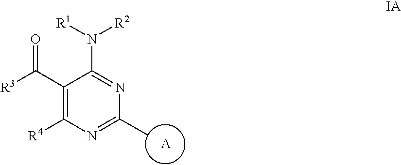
C1(C([R3])=O)=C([R4])N=C(C)N=C1N([R1])[R2]
